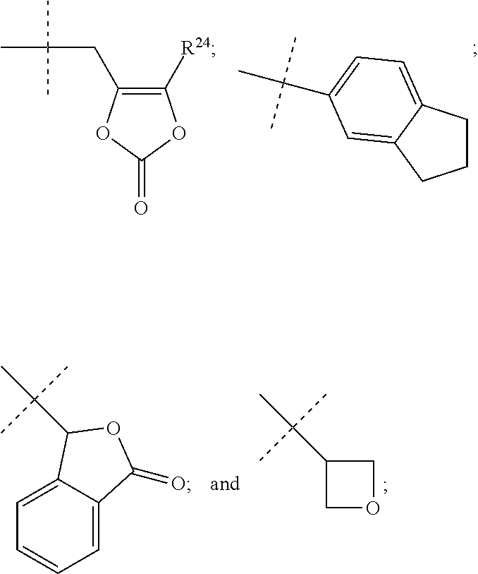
C1([R24])=C(CC(C)(C)C)OC(=O)O1.C1CC2=CC=C(C(C)(C)C)C=C2C1.C1(C(C)(C)C)COC1.C1=C2C(=CC=C1)C(=O)OC2C(C)(C)C
